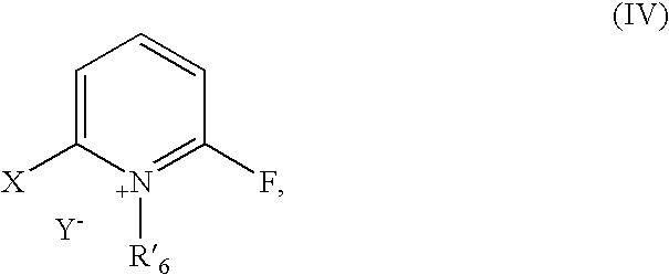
C1=C([X])[N+]([R6])=C(F)C=C1.[Y]
